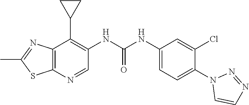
C12=C(N=CC(NC(NC3=CC=C(N4C=CN=N4)C(Cl)=C3)=O)=C1C1CC1)SC(C)=N2
